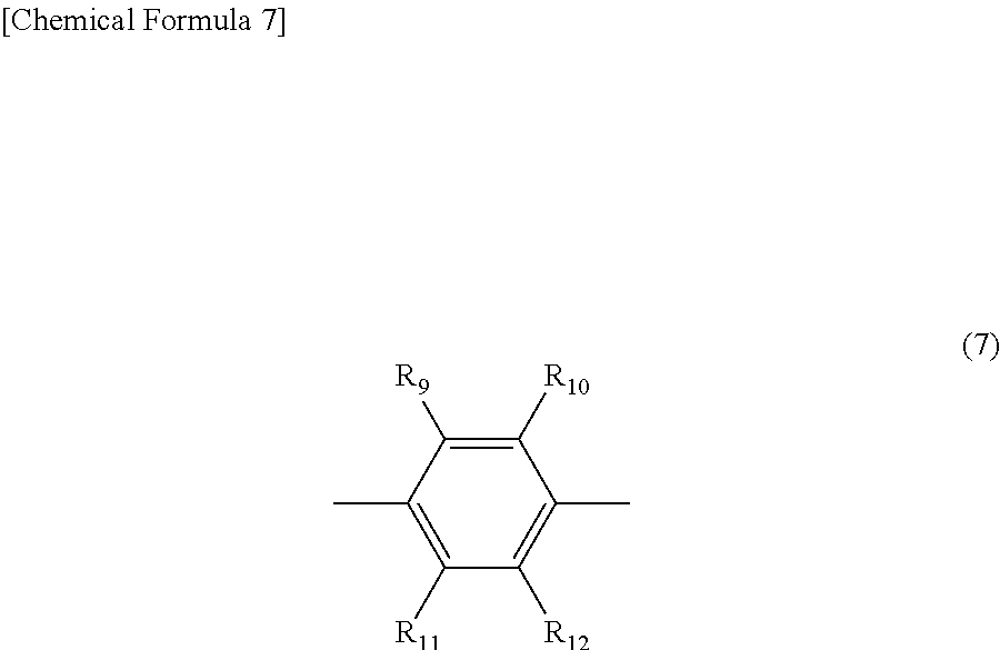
C1([R10])=C([R9])C(C)=C([R11])C([R12])=C1C
